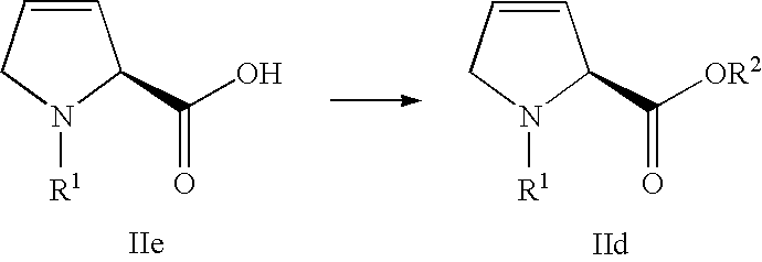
C1=CCN([R1])C1C(O)=O.C1=CCN([R1])C1C([OR2])=O
